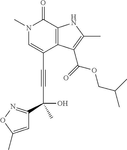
C(C1=CN(C)C(=O)C2=C1C(C(=O)OCC(C)C)=C(C)N2)#CC(C1=NOC(C)=C1)(C)O
